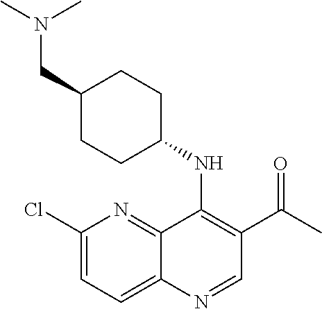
C1(CN(C)C)CCC(NC2=C(C(C)=O)C=NC3=CC=C(Cl)N=C23)CC1
